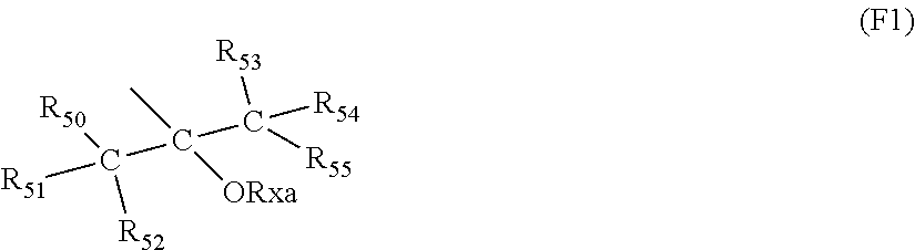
[R51]C(C(C([R54])([R55])[R53])([ORxa])C)([R52])[R50]
